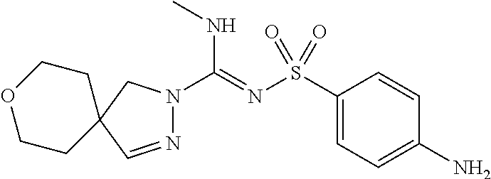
C1(S(N=C(NC)N2N=CC3(C2)CCOCC3)(=O)=O)=CC=C(N)C=C1
